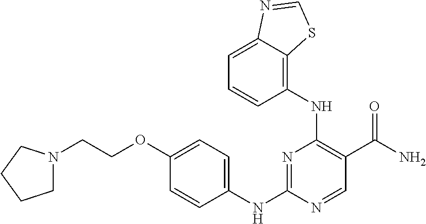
N1=C(NC2=CC=C(OCCN3CCCC3)C=C2)N=CC(C(N)=O)=C1NC1=C2C(=CC=C1)N=CS2
